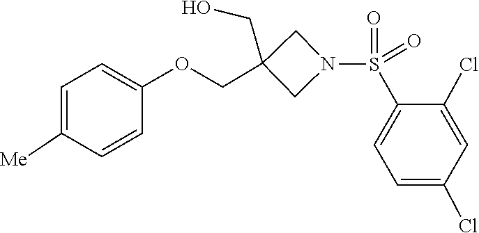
O(CC1(CO)CN(S(=O)(=O)C2=CC=C(Cl)C=C2Cl)C1)C1=CC=C([Me])C=C1
